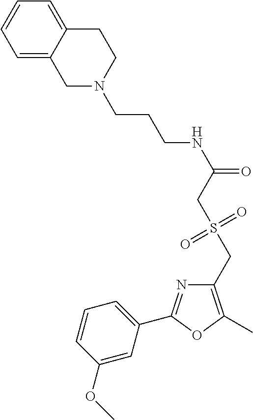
C1=CC(OC)=CC(C2=NC(CS(CC(NCCCN3CCC4=CC=CC=C4C3)=O)(=O)=O)=C(C)O2)=C1
